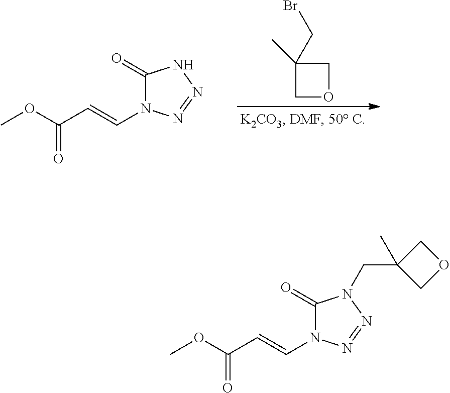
O(C(C=CN1C(=O)N(CC2(C)COC2)N=N1)=O)C.O(C(C=CN1C(=O)NN=N1)=O)C.C1OCC1(C)CBr
